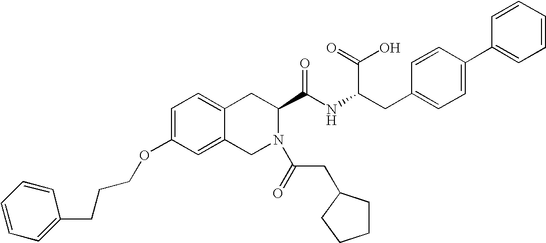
C12=CC=C(OCCCC3=CC=CC=C3)C=C1CN(C(=O)CC1CCCC1)C(C(NC(CC1=CC=C(C3=CC=CC=C3)C=C1)C(=O)O)=O)C2
